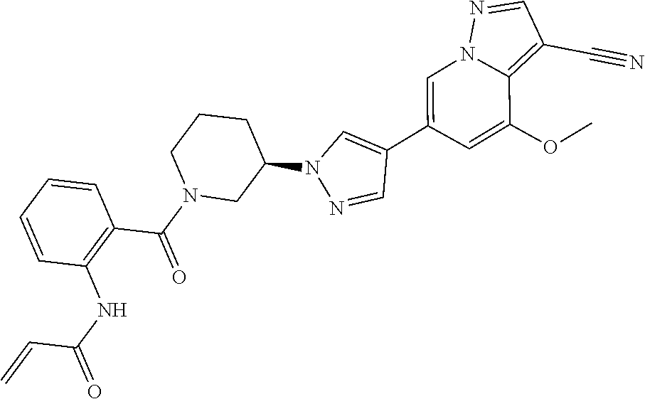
C1=C(C2=CN(C3CCCN(C(=O)C4=C(NC(=O)C=C)C=CC=C4)C3)N=C2)C=C(OC)C2=C(C#N)C=NN12
